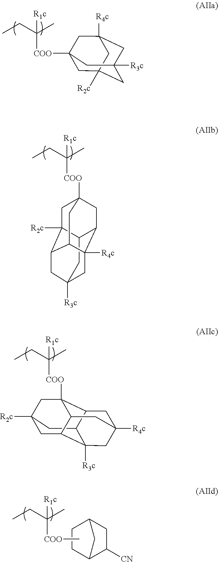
C1C2([COO]C(CC)(C)[R1c])CC3([R4c])CC([R3c])(CC1([R2c])C3)C2.C1C2([R2c])C3CC4([R3c])CC5([R4c])C(CC1([COO]C(CC)(C)[R1c])CC35)C2C4.C1C2([R2c])CC3([COO]C(CC)(C)[R1c])C4C(C5([R3c])CC([R4c])(C4)CC3C15)C2.C12C([CN])CC(C1)CC2.[COO](C(CC)(C)[R1c])C
